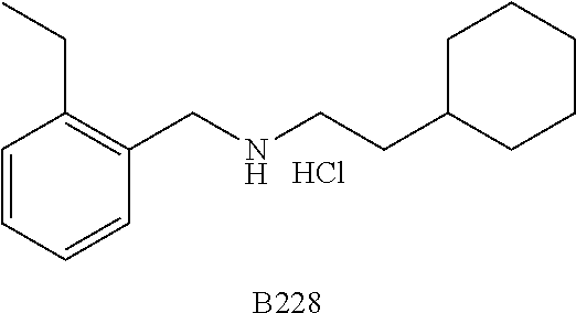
C1=CC=CC(CNCCC2CCCCC2)=C1CC.[B228].Cl
